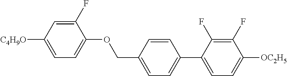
C1(F)=CC([C4H9O])=CC=C1OCC1=CC=C(C2=CC=C([OC2H5])C(F)=C2F)C=C1
